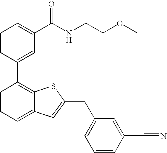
C1=CC(C2=C3C(=CC=C2)C=C(CC2=CC=CC(C#N)=C2)S3)=CC(C(NCCOC)=O)=C1
